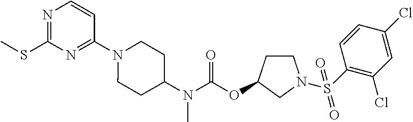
N1=C(SC)N=C(N2CCC(N(C(OC3CCN(S(C4=C(Cl)C=C(Cl)C=C4)(=O)=O)C3)=O)C)CC2)C=C1
